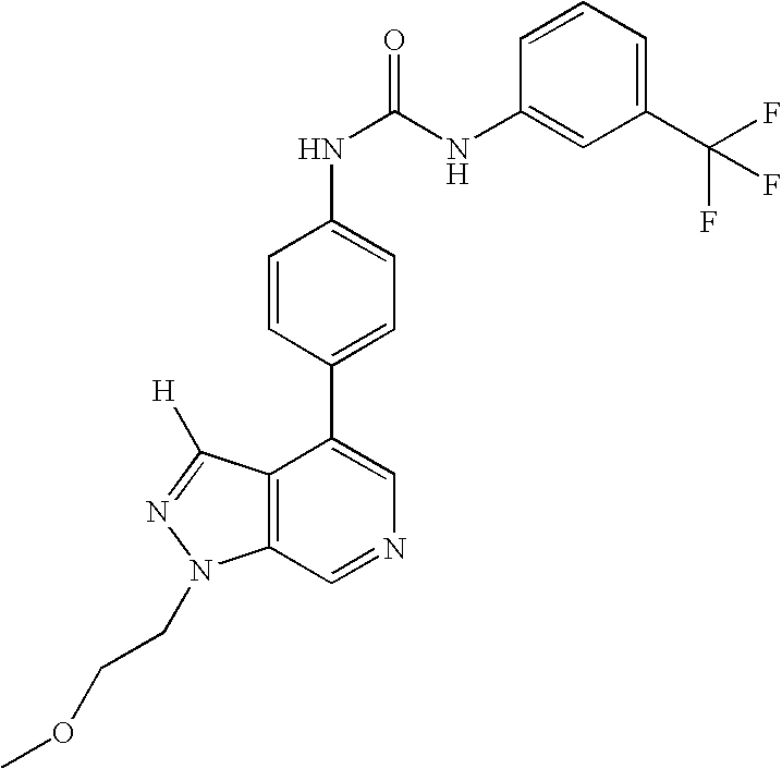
C1(C(F)(F)F)=CC=CC(NC(NC2=CC=C(C3=CN=CC4=C3C([H])=NN4CCOC)C=C2)=O)=C1
